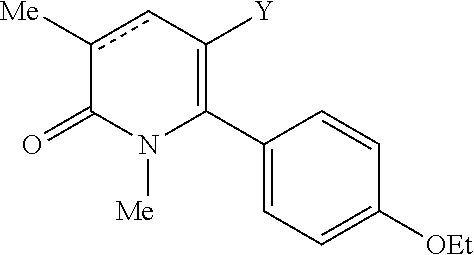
C1(C2=C([Y])cc([Me])C(=O)N2[Me])=CC=C([OEt])C=C1
